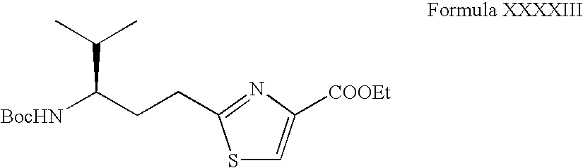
S1C=C([COOEt])N=C1CCC([BocHN])C(C)C
